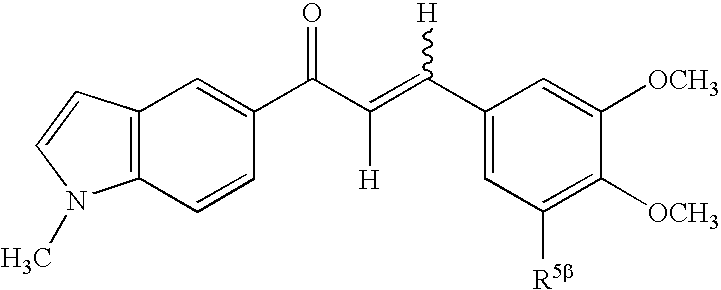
C12=C(C=CC(C(C(=C(C3=CC([R5b])=C([OCH3])C([OCH3])=C3)[H])[H])=O)=C1)N(C)C=C2
